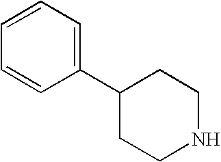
C1=CC=C(C2CCNCC2)C=C1
